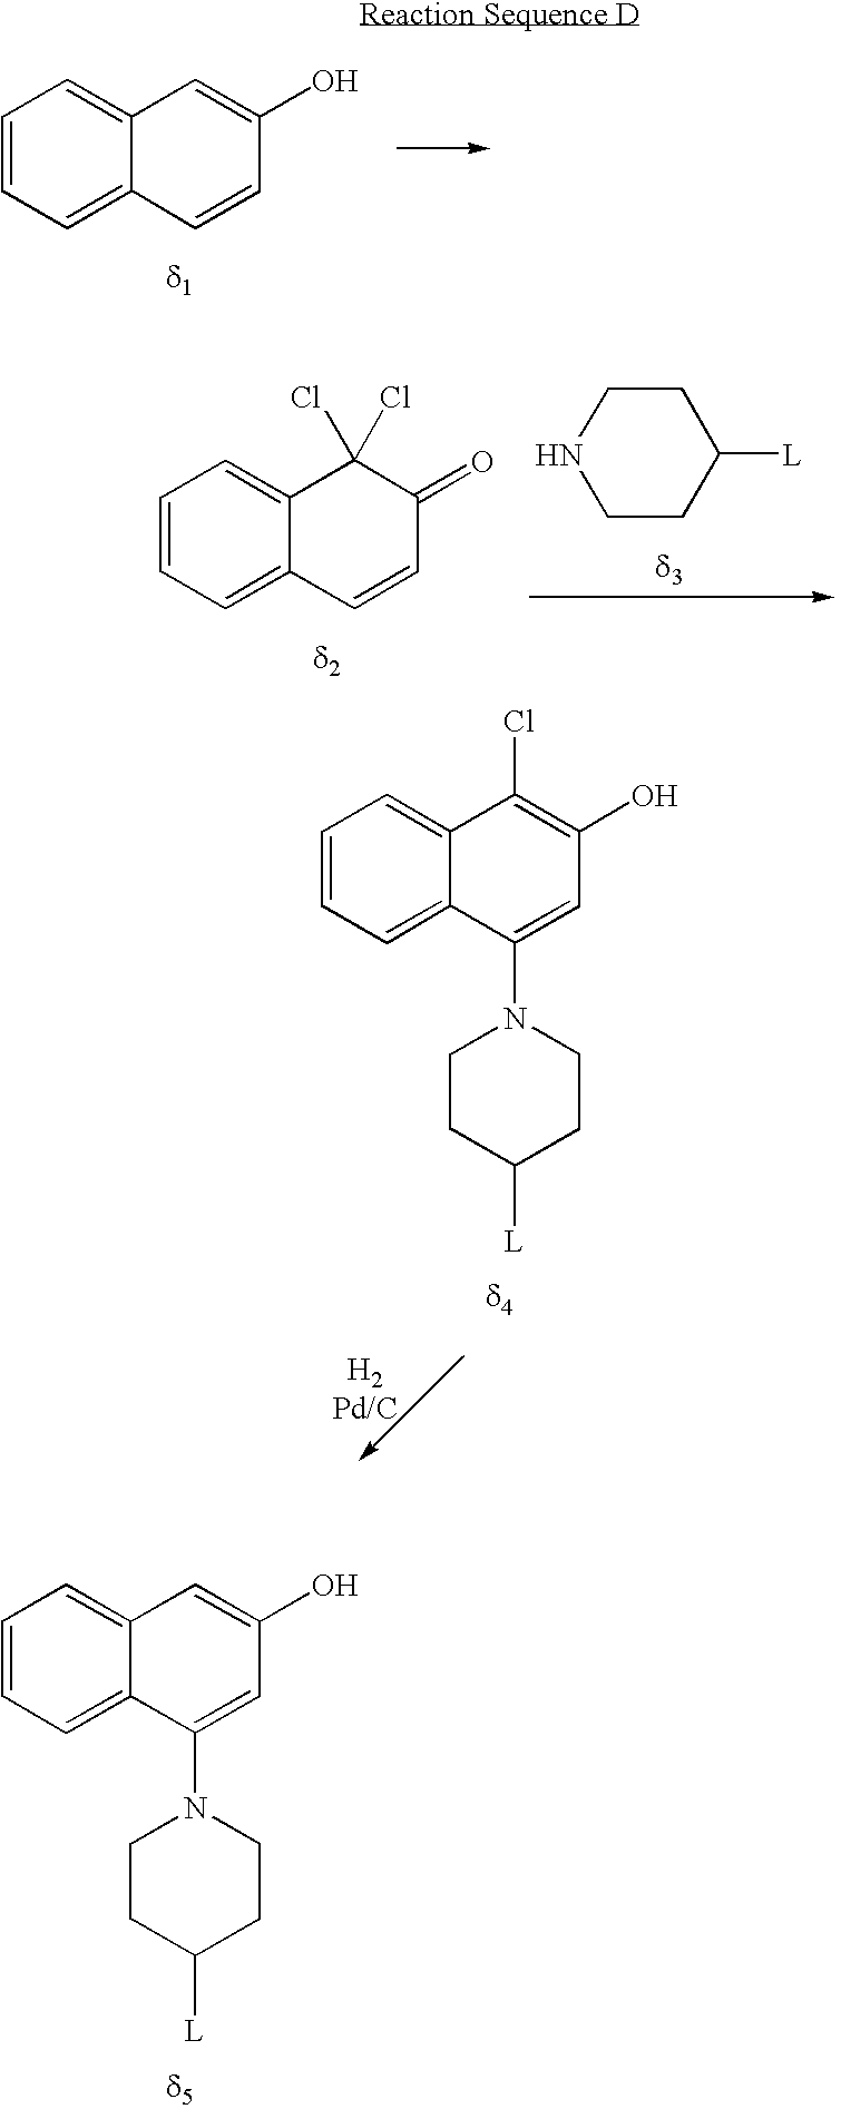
C1=CC=C2C(=C1)C=C(O)C=C2.N1CCC([L])CC1.C1=CC=C2C(=C1)C(Cl)(Cl)C(=O)C=C2.C1=CC=C2C(=C1)C(Cl)=C(O)C=C2N1CCC([L])CC1.C1=CC=C2C(=C1)C=C(O)C=C2N1CCC([L])CC1
